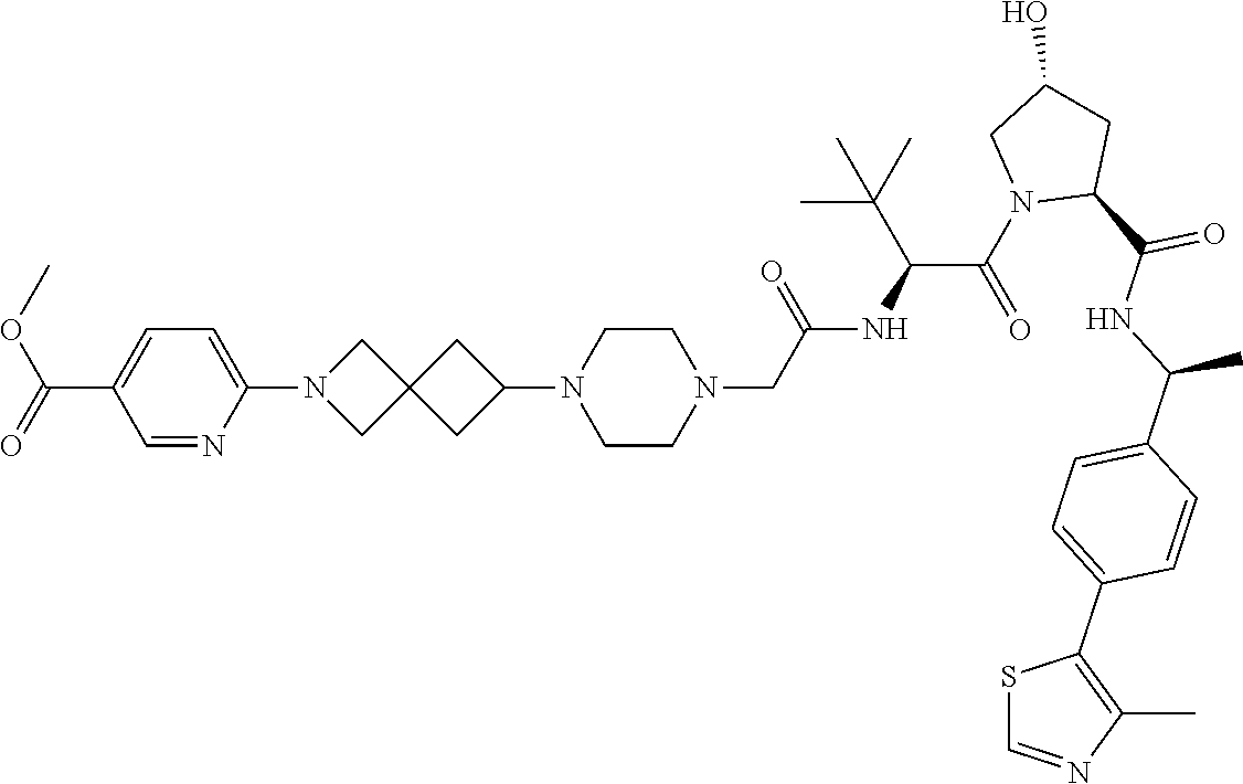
C1CN(CC(NC(C(N2C(C(NC(C3=CC=C(C4=C(C)N=CS4)C=C3)C)=O)CC(O)C2)=O)C(C)(C)C)=O)CCN1C1CC2(C1)CN(C1=CC=C(C(OC)=O)C=N1)C2
